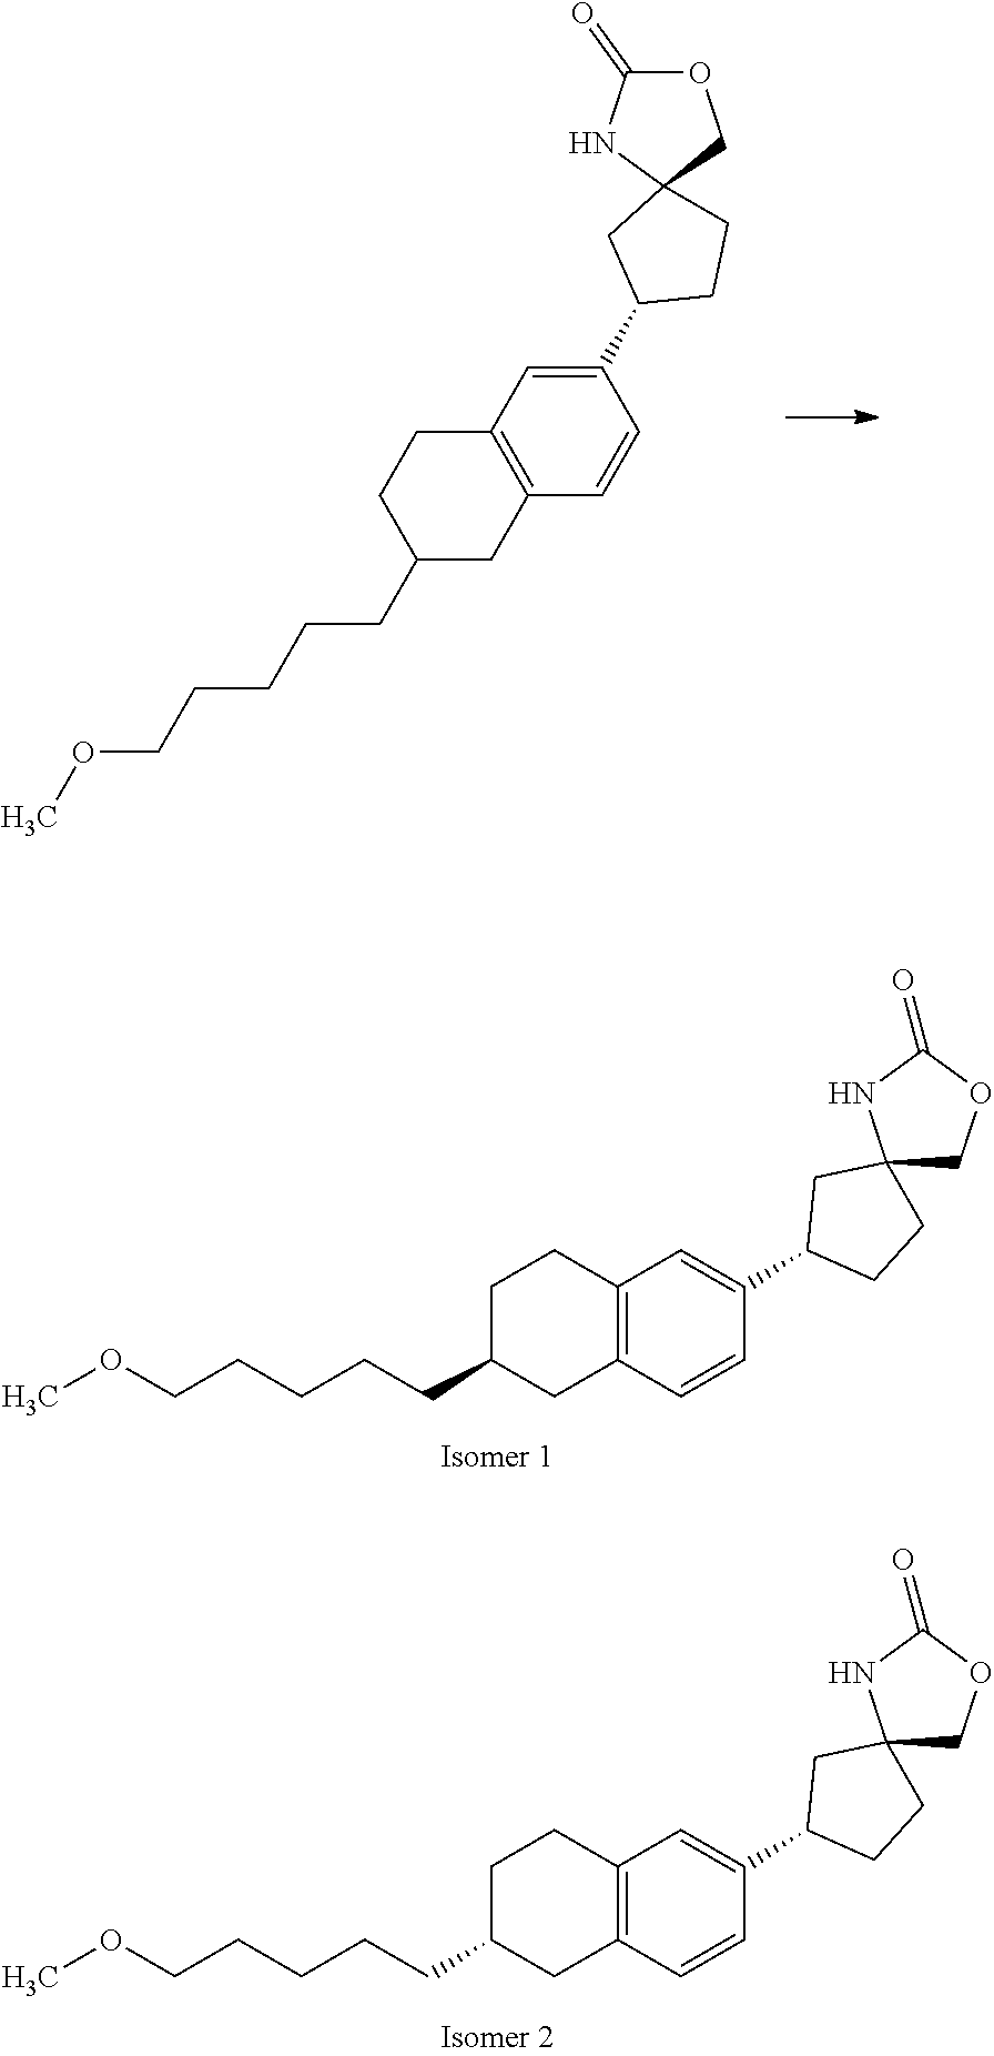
COCCCCCC1CC2=C(CC1)C=C(C1CCC3(C1)NC(=O)OC3)C=C2.COCCCCCC1CC2=C(CC1)C=C(C1CCC3(C1)COC(=O)N3)C=C2.COCCCCCC1CC2=C(CC1)C=C(C1CCC3(C1)COC(=O)N3)C=C2
